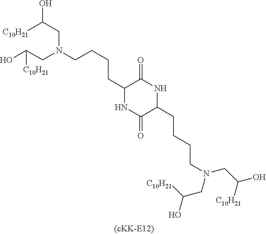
C1(CCCCN(CC(O)[C10H21])CC([C10H21])O)NC(=O)C(CCCCN(CC(O)[C10H21])CC([C10H21])O)NC1=O
